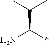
C(C(*)N)(C)C
